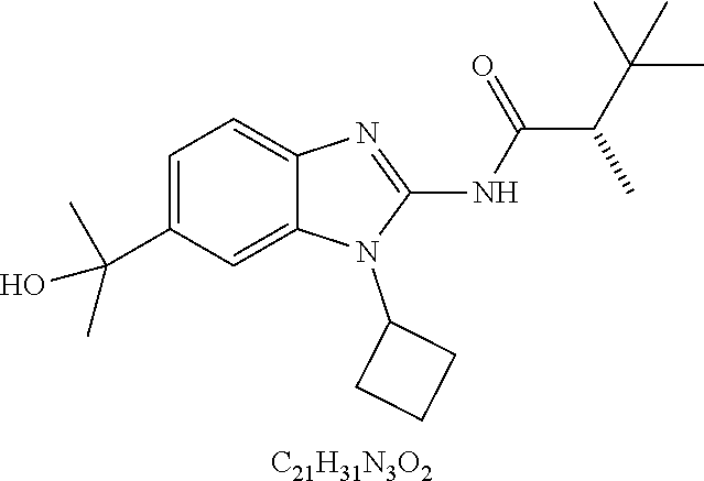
C1=C(C(C)(C)O)C=C2C(=C1)N=C(NC(C(C(C)(C)C)C)=O)N2C1CCC1.[C21H31N3O2]
